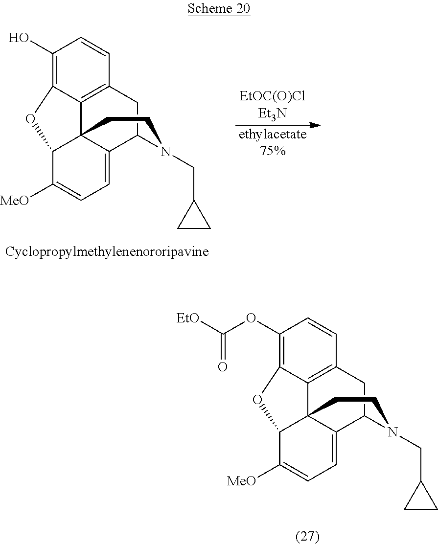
C1(OC([EtO])=O)=C2C3=C(C=C1)CC1C4=CC=C([MeO])C(C34CCN1CC1CC1)O2.C1(O)=C2C3=C(C=C1)CC1C4=CC=C([MeO])C(C34CCN1CC1CC1)O2.[EtOC(O)ClEt3N].[ethylacetate75%]
